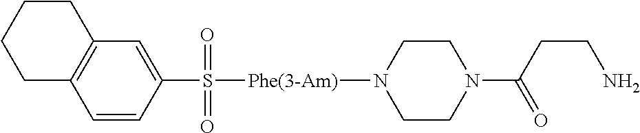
C1CCC2=C(C1)C=CC(S(=O)(=O)[Phe(3-Am)]N1CCN(C(CCN)=O)CC1)=C2
